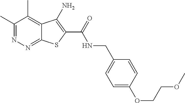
C1(C)=NN=C2C(=C1C)C(N)=C(C(=O)NCC1=CC=C(OCCOC)C=C1)S2
